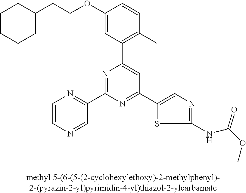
C1(OCCC2CCCCC2)=CC(C2=CC(C3=CN=C(NC(OC)=O)S3)=NC(C3=NC=CN=C3)=N2)=C(C)C=C1
